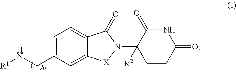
C1=C(CN[R1])C=C2C(=C1)C(=O)N(C1([R2])CCC(=O)NC1=O)[X]2
